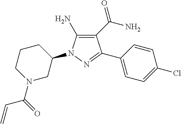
C1CN(C(=O)C=C)CC(N2C(N)=C(C(N)=O)C(C3=CC=C(Cl)C=C3)=N2)C1
